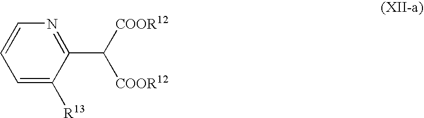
C1(C([COOR12])[COOR12])=NC=CC=C1[R13]
